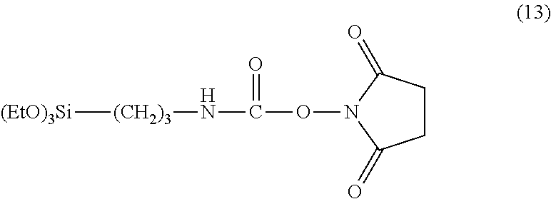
[(EtO)3Si][(CH2)3]NC(ON1C(=O)CCC1=O)=O
